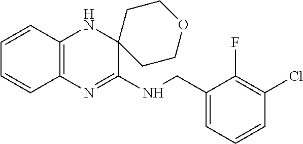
C1=CC2=C(C=C1)N=C(NCC1=CC=CC(Cl)=C1F)C1(N2)CCOCC1
